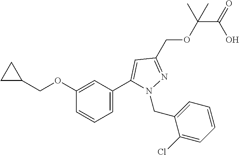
C(C(OCC1=NN(CC2=CC=CC=C2Cl)C(C2=CC=CC(OCC3CC3)=C2)=C1)(C)C)(=O)O
